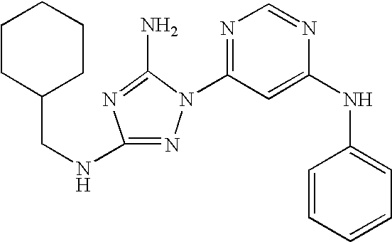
N1=C(NCC2CCCCC2)N=C(N)N1C1=NC=NC(NC2=CC=CC=C2)=C1
